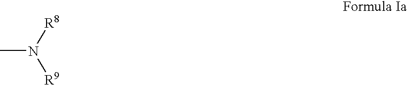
CN([R8])[R9]
